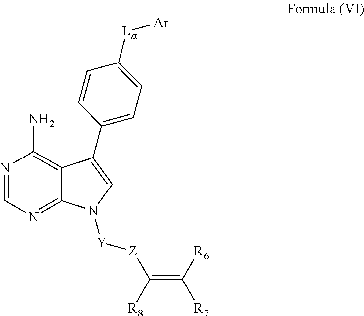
[La](C1=CC=C(C2=CN([Y][Z]C(=C([R7])[R6])[R8])C3=NC=NC(N)=C32)C=C1)[Ar]
